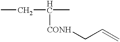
C([CONH]CC=C)(C)CC
